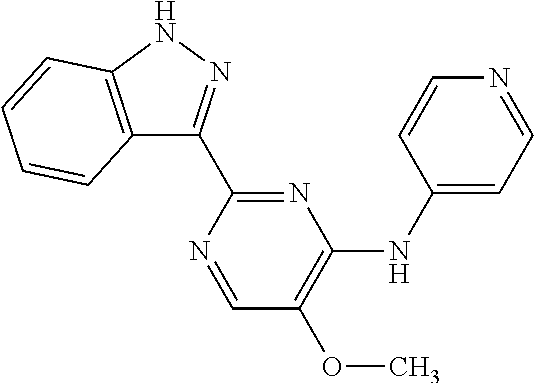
C12=C(NN=C1C1=NC(NC3=CC=NC=C3)=C(OC)C=N1)C=CC=C2
